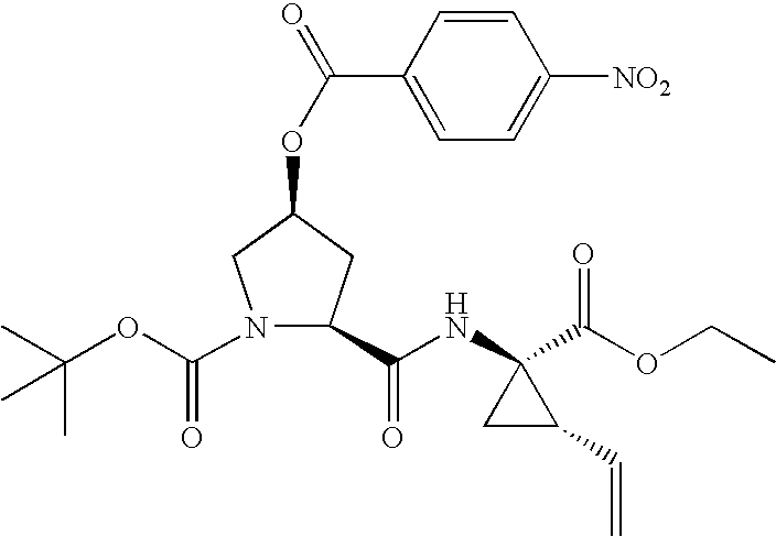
N1(C(OC(C)(C)C)=O)C(C(=O)NC2(C(OCC)=O)CC2C=C)CC(OC(C2=CC=C([NO2])C=C2)=O)C1
